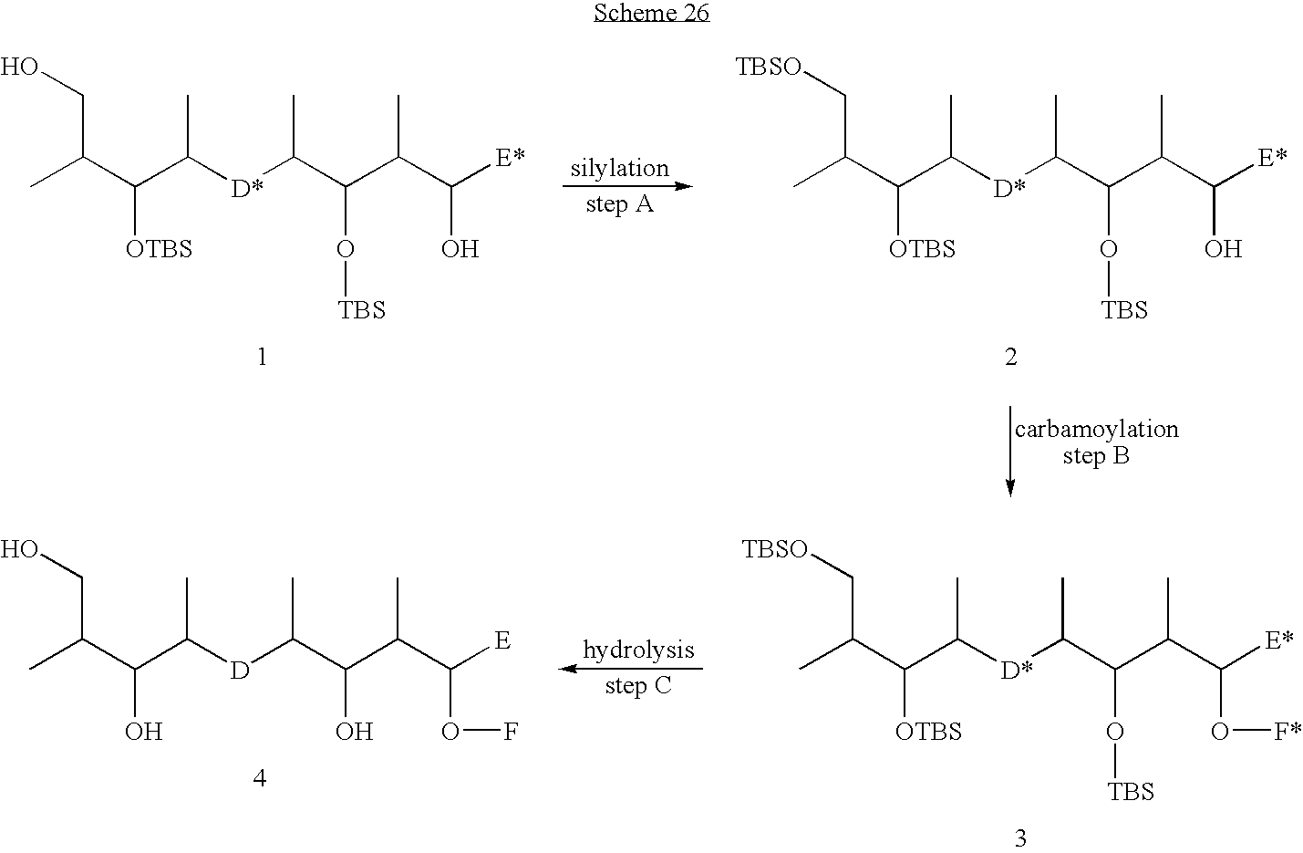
CC(C(C([D*]C(C(C(C([E*])O)C)O[TBS])C)C)[OTBS])CO.CC(C(C([D*]C(C(C(C([E*])O)C)O[TBS])C)C)[OTBS])C[TBSO].CC(C(C([D*]C(C(C(C([E*])O[F*])C)O[TBS])C)C)[OTBS])C[TBSO].CC(C(C([D]C(C(C(C([E])OF)C)O)C)C)O)CO
